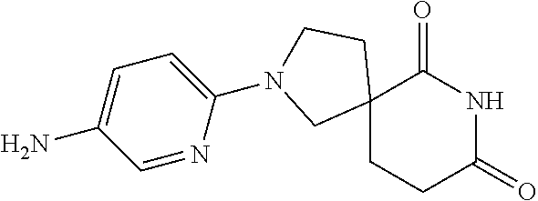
C12(CCC(=O)NC1=O)CCN(C1=CC=C(N)C=N1)C2
